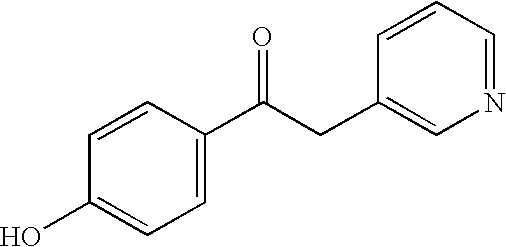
C1=CC(O)=CC=C1C(CC1=CN=CC=C1)=O
